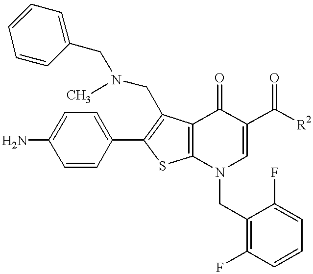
NC1=CC=C(C2=C(CN(C)CC3=CC=CC=C3)C3=C(S2)N(CC2=C(F)C=CC=C2F)C=C(C([R2])=O)C3=O)C=C1
